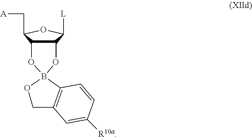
C12C(C(C[A])OC1[L])OB1(O2)OCC2=C1C=CC([R10a])=C2
